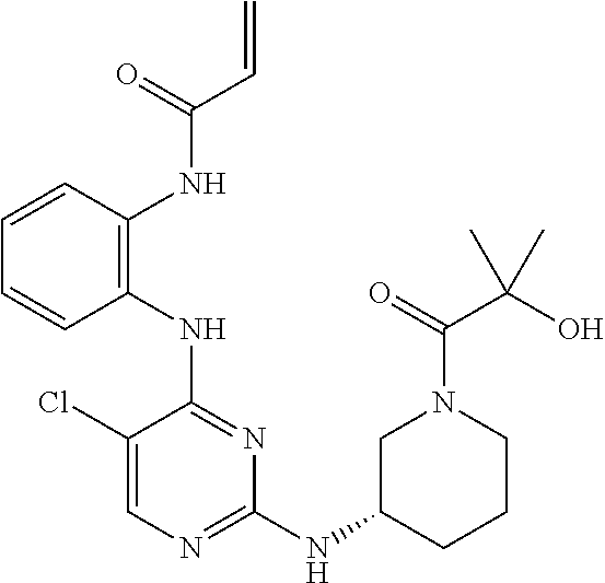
N(C1=NC(NC2CCCN(C(=O)C(O)(C)C)C2)=NC=C1Cl)C1=C(NC(C=C)=O)C=CC=C1
